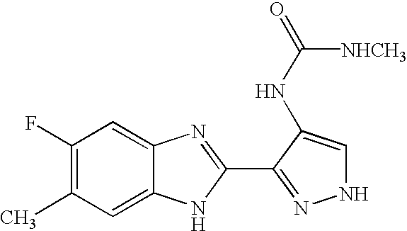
C1(F)=C(C)C=C2C(=C1)N=C(C1=NNC=C1NC([NHCH3])=O)N2
